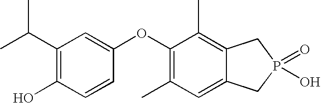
C1(C(C)C)=C(O)C=CC(OC2=C(C)C=C3C(=C2C)CP(O)(=O)C3)=C1
